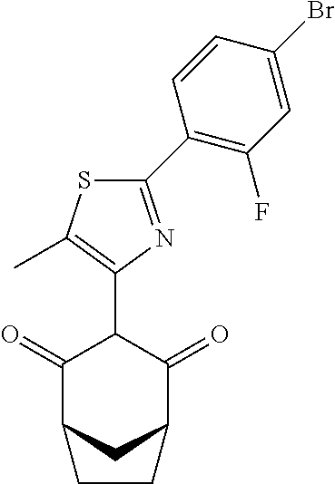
C1(=O)C2CC(C(=O)C1C1=C(C)SC(C3=C(F)C=C(Br)C=C3)=N1)CC2
